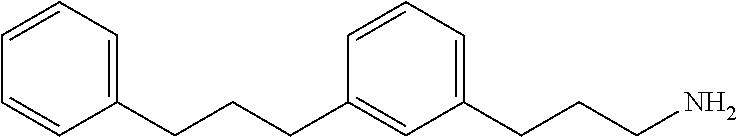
C1(CCCC2=CC=CC=C2)=CC(CCCN)=CC=C1
